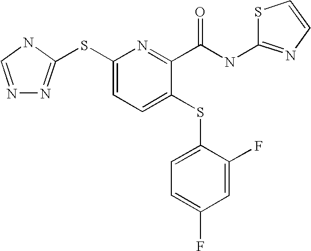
C1(SC2=NN=CN2)=CC=C(SC2=CC=C(F)C=C2F)C(C(NC2=NC=CS2)=O)=N1
